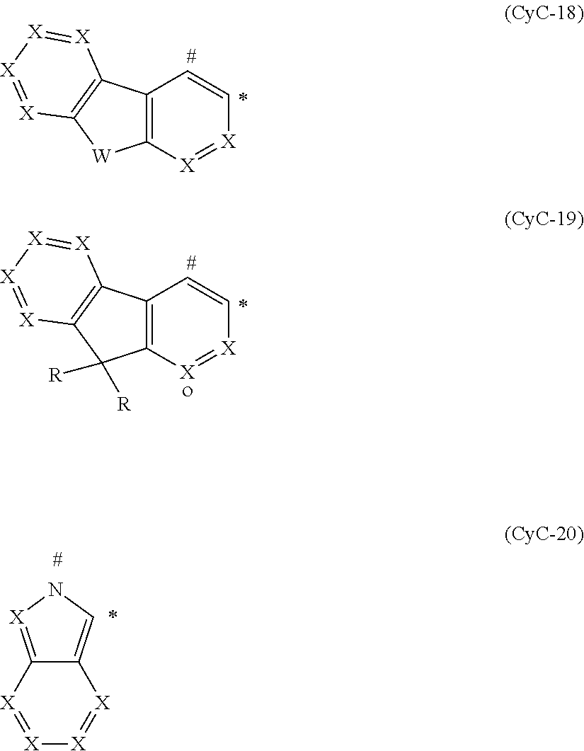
C12=C([X]=[X]C=C1)[W]C1=C2[X]=[X][X]=[X]1.[X]1=[X]C2=[X]NC=C2[X]=[X]1.C12=C([X]=[X]C=C1)C([R])([R])C1=C2[X]=[X][X]=[X]1
